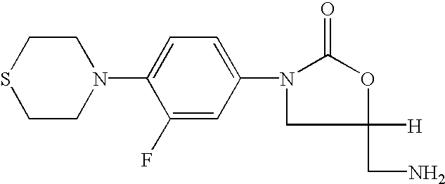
C1CSCCN1C1=CC=C(N2CC([H])(CN)OC2=O)C=C1F
